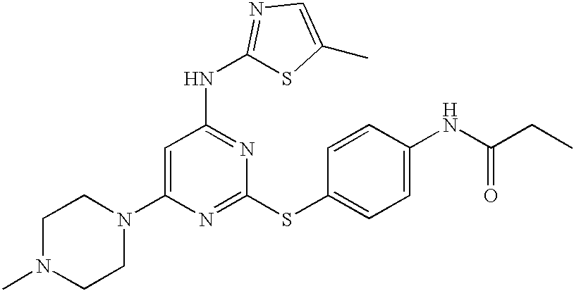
N1(C2=CC(NC3=NC=C(C)S3)=NC(SC3=CC=C(NC(=O)CC)C=C3)=N2)CCN(C)CC1
